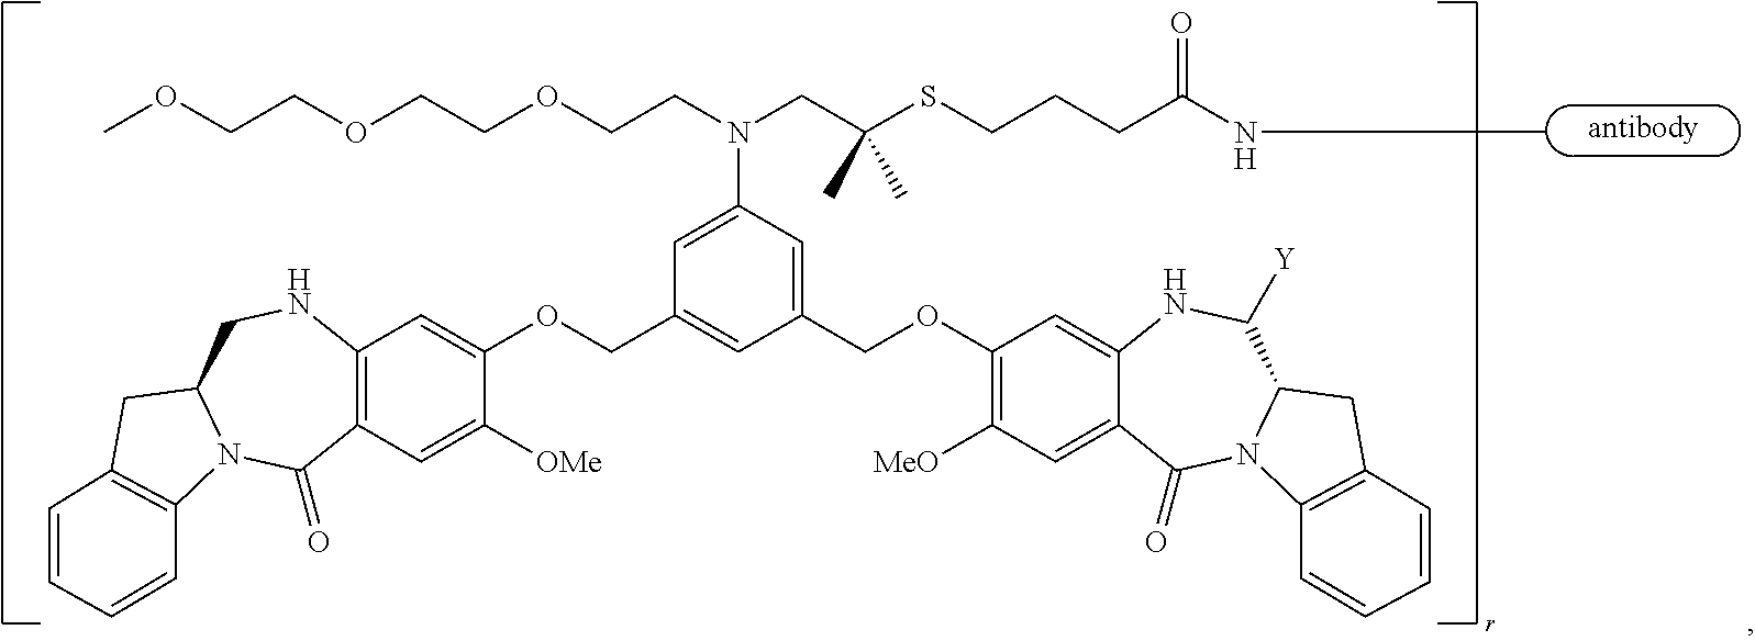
C12=C(C=C([OMe])C(OCC3=CC(COC4=C([MeO])C=C5C(=C4)NC([Y])C4N(C5=O)C5=C(C4)C=CC=C5)=CC(N(CC(SCCCC(NC)=O)(C)C)CCOCCOCCOC)=C3)=C1)C(=O)N1C(CN2)CC2=C1C=CC=C2
